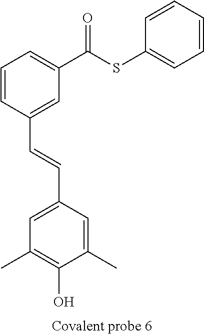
C1=CC(C=CC2=CC(C)=C(O)C(C)=C2)=CC(C(SC2=CC=CC=C2)=O)=C1
